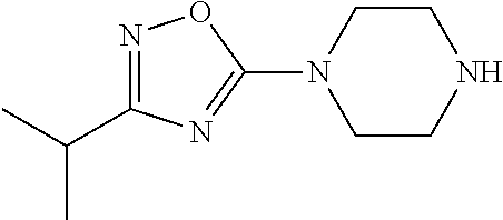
N1=C(C(C)C)N=C(N2CCNCC2)O1
